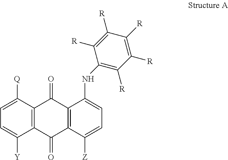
C12=C(C([Q])=CC=C1[Y])C(=O)C1=C(C2=O)C([Z])=CC=C1NC1=C([R])C([R])=C([R])C([R])=C1[R]
